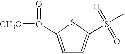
C1=C(O(=O)[CH3O])SC(S(C)(=O)=O)=C1
